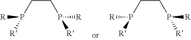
P(CCP([R])[R])([R])[R].P(CCP([R])[R])([R])[R]
